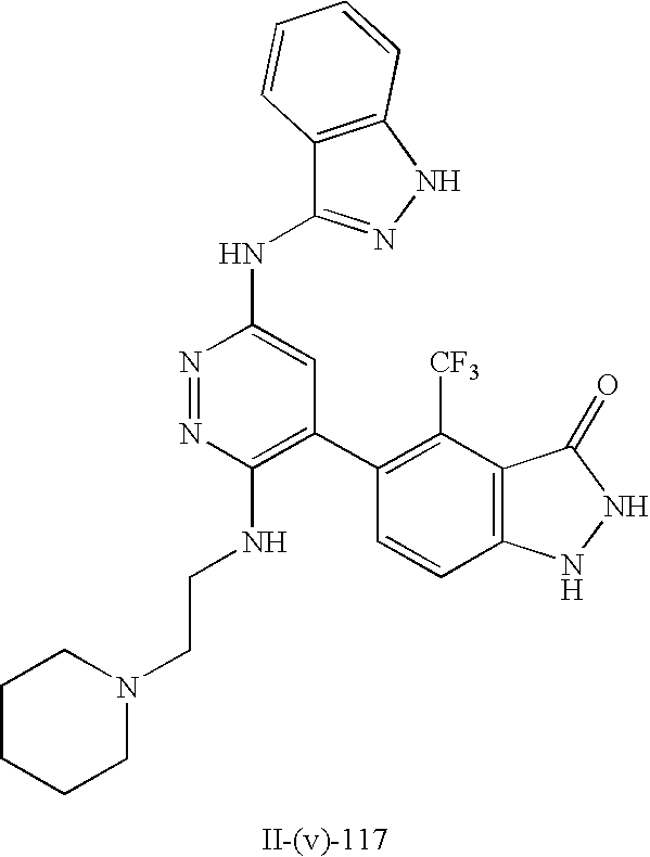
C12=C(NN=C1NC1=CC(C3=C([CF3])C4=C(C=C3)NNC4=O)=C(NCCN3CCCCC3)N=N1)C=CC=C2
